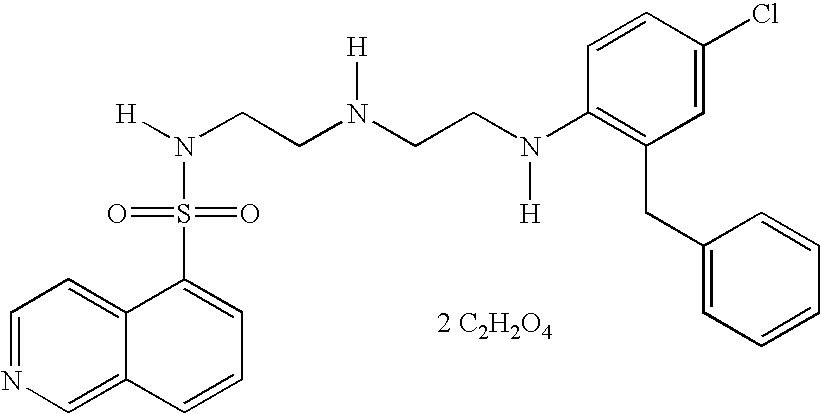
N(CCN(CCN(C1=C(CC2=CC=CC=C2)C=C(Cl)C=C1)[H])[H])([H])S(=O)(=O)C1=CC=CC2=CN=CC=C12.[2 C2H2O4]
